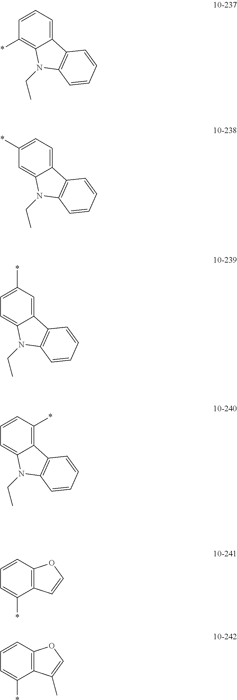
C1(*)=C2C(=CC=C1)C1=C(N2CC)C=CC=C1.C1=C(*)C2=C(C=C1)OC=C2.C1=C2C(=CC=C1*)C1=C(N2CC)C=CC=C1.C1=C2C(=CC(*)=C1)C1=C(N2CC)C=CC=C1.C1=C2C(=C(*)C=C1)C1=C(N2CC)C=CC=C1.C1=C(*)C2=C(C=C1)OC=C2C
